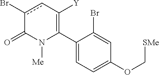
C1(C2=C([Y])cc(Br)C(=O)N2[Me])=CC=C(OC[SMe])C=C1Br
